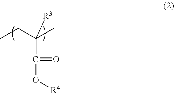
CCC(C)(C(=O)O[R4])[R3]
